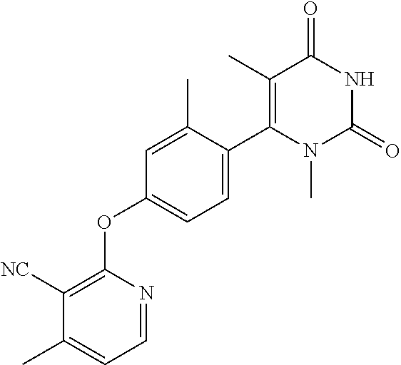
C1=NC(OC2=CC=C(C3=C(C)C(=O)NC(=O)N3C)C(C)=C2)=C([NC])C(C)=C1
